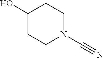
OC1CCN(C#N)CC1
